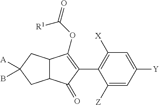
C12C(CC([A])(B)C1)C(OC([R1])=O)=C(C1=C([X])C=C([Y])C=C1[Z])C2=O
